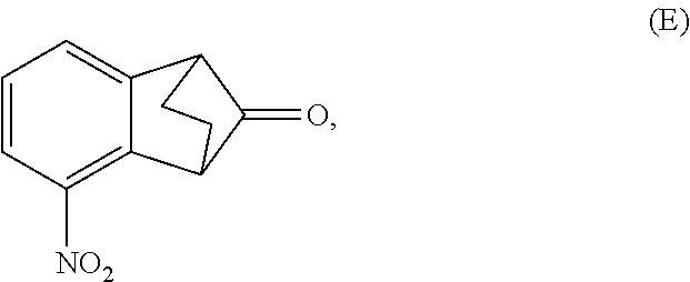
C1=CC([NO2])=C2C(=C1)C1C(=O)C2CC1
